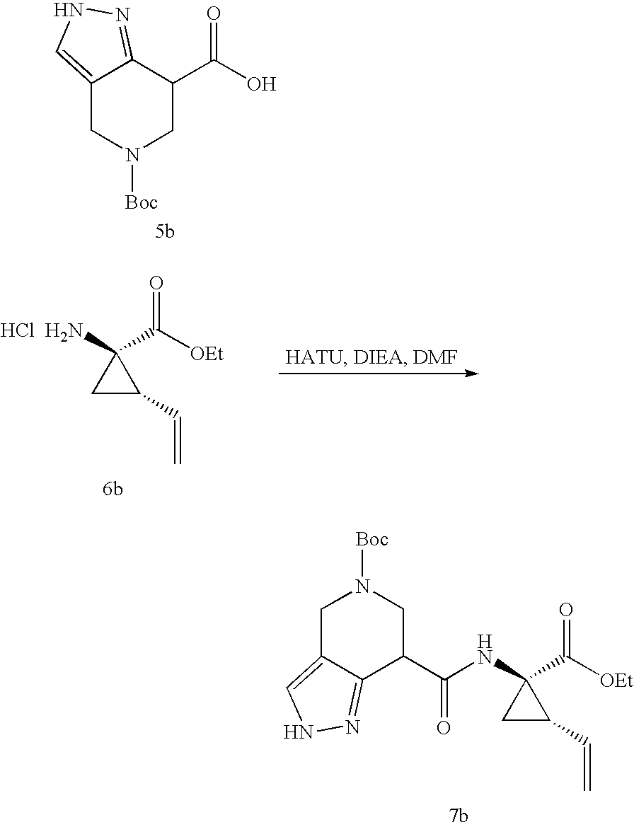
C12=CNN=C1C(C(O)=O)CN([Boc])C2.C1C(C=C)C1(N)C([OEt])=O.Cl.C1C2=CNN=C2C(C(NC2(C([OEt])=O)CC2C=C)=O)CN1[Boc]
